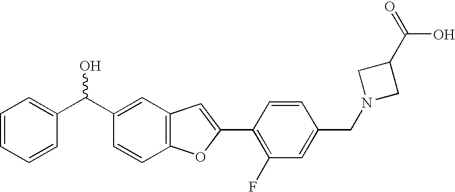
C1(C(C2=CC3=C(C=C2)OC(C2=C(F)C=C(CN4CC(C(=O)O)C4)C=C2)=C3)O)=CC=CC=C1
